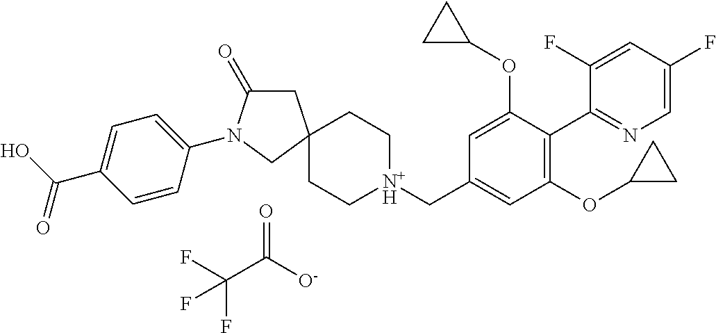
C1C[N+H](CC2=CC(OC3CC3)=C(C3=NC=C(F)C=C3F)C(OC3CC3)=C2)CCC12CC(=O)N(C1=CC=C(C(O)=O)C=C1)C2.C(C([O-])=O)(F)(F)F
